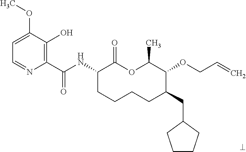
C1(C(NC2CCCCC(CC3CCCC3)C(OCC=C)C(C)OC2=O)=O)=C(O)C(OC)=CC=N1
